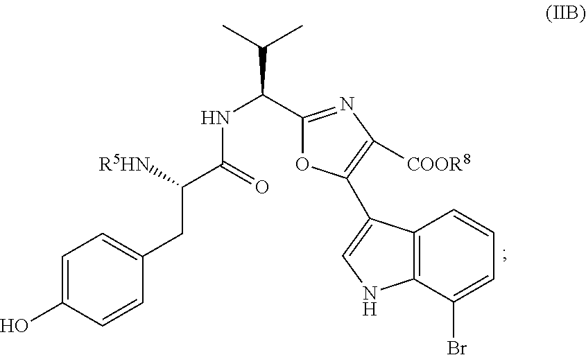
C1=C(O)C=CC(CC(C(=O)NC(C2=NC([COOR8])=C(C3=CNC4=C3C=CC=C4Br)O2)C(C)C)[R5HN])=C1
